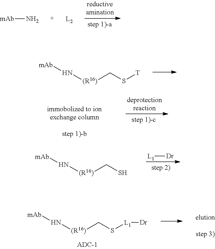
[mAb]N.[mAb]N[(R16)]CS[T].[L1][Dr].[mAb]N[(R16)]CS.[mAb]N[(R16)]CS[L1][Dr]
